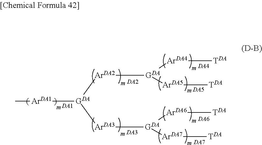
C[ArDA1][GDA]([ArDA2][GDA]([ArDA4][TDA])[ArDA5][TDA])[ArDA3][GDA]([ArDA6][TDA])[ArDA7][TDA].[DA2].[DA3].[DA1].[DA4].[DA5].[DA6].[DA7]
